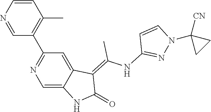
C1=CN=CC(C2=NC=C3C(=C2)C(=C(NC2=NN(C4([CN])CC4)C=C2)C)C(=O)N3)=C1C
